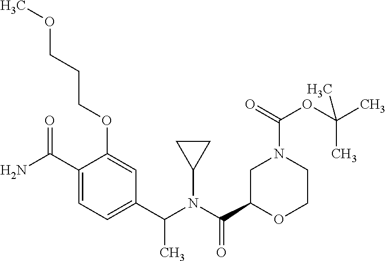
C1(C(N(C(C2OCCN(C(OC(C)(C)C)=O)C2)=O)C2CC2)C)=CC=C(C(N)=O)C(OCCCOC)=C1
